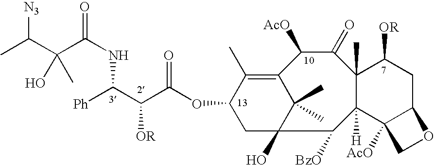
CC(C(C(NC([Ph])C(C(OC1CC2(O)C(C)(C)C(=C1C)C([AcO])C(=O)C1(C)C([OR])CC3C([AcO])(C1([H])C2[BzO])CO3)=O)[OR])=O)(O)C)[N3]
